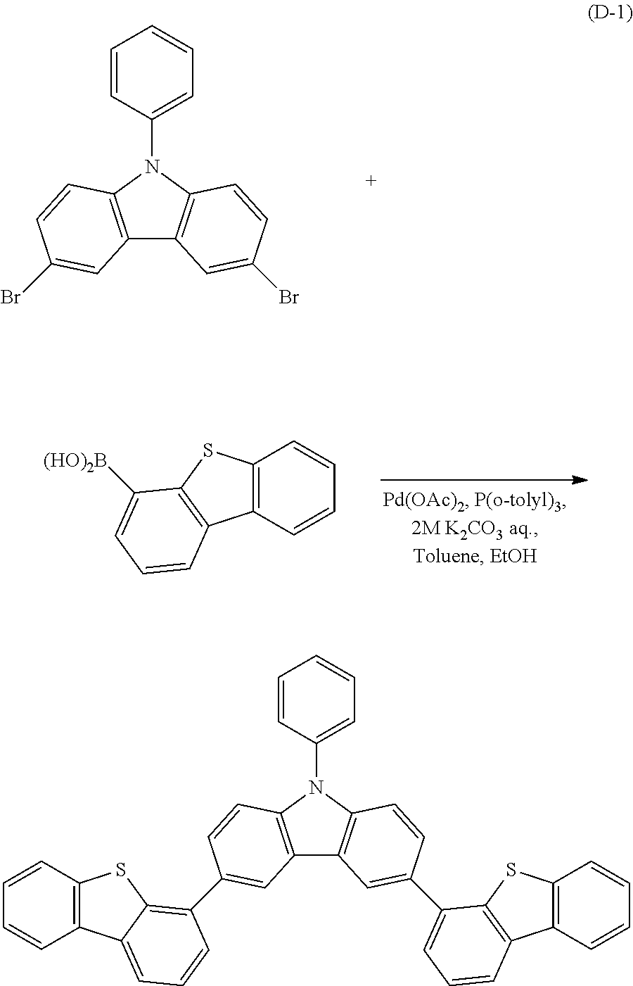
C12=C(N(C3=CC=CC=C3)C3=C1C=C(Br)C=C3)C=CC(Br)=C2.C12=C(C=CC=C1)C1=C(S2)C([(HO)2B])=CC=C1.C12=C(N(C3=CC=CC=C3)C3=C1C=C(C1=CC=CC4=C1SC1=C4C=CC=C1)C=C3)C=CC(C1=C3SC4=C(C=CC=C4)C3=CC=C1)=C2
